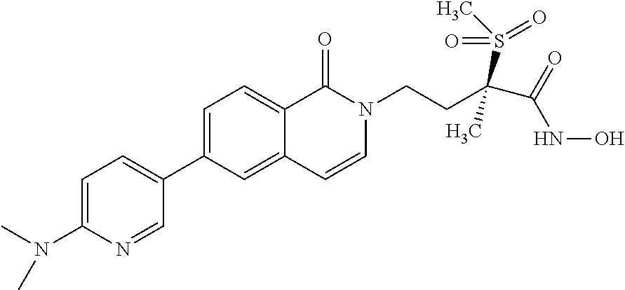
C1=C(N(C)C)N=CC(C2=CC=C3C(=C2)C=CN(CCC(C(=O)NO)(S(C)(=O)=O)C)C3=O)=C1
